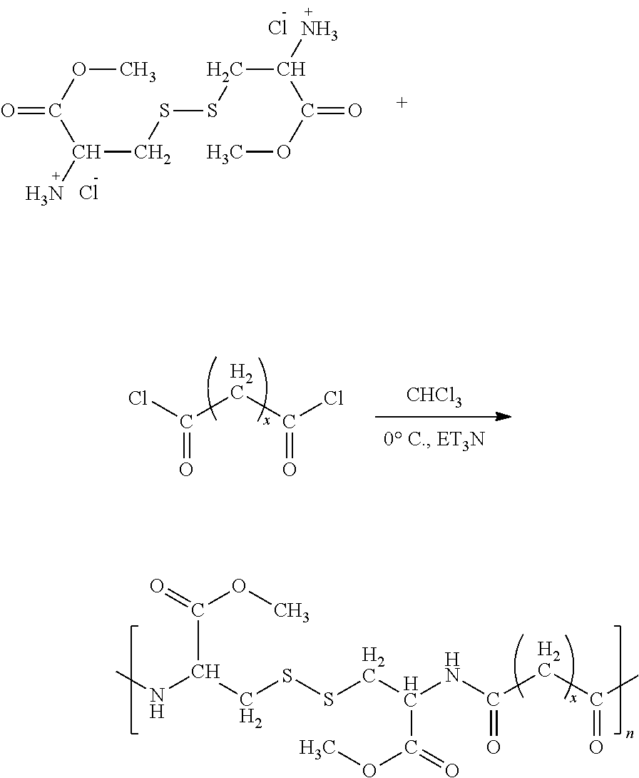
CNC(C(=O)OC)CSSCC(NC(=O)CC(C)=O)C(=O)OC.O(C)C(=O)C(N)CSSCC(N)C(OC)=O.Cl.Cl.ClC(=O)CC(Cl)=O.[CHCl3]
